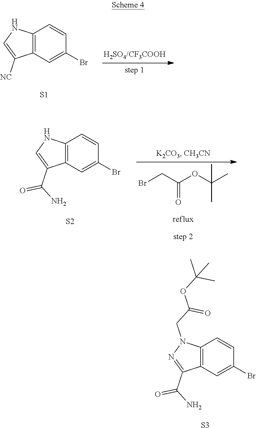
C12=C(C=C(Br)C=C1)C(C(N)=O)=NN2CC(OC(C)(C)C)=O.[S3].C12=C(C=C(Br)C=C1)C([NC])=CN2.[S1].C12=C(C=C(Br)C=C1)C(C(N)=O)=CN2.[S2].BrCC(OC(C)(C)C)=O
